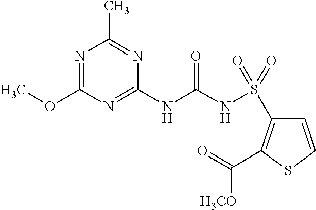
N1=C(OC)N=C(NC(NS(C2=C(C(=O)[H3CO])SC=C2)(=O)=O)=O)N=C1C
